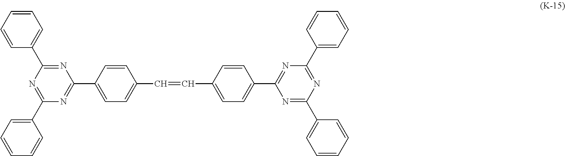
C1=CC(C2=NC(C3=CC=CC=C3)=NC(C3=CC=CC=C3)=N2)=CC=C1C=CC1=CC=C(C2=NC(C3=CC=CC=C3)=NC(C3=CC=CC=C3)=N2)C=C1
